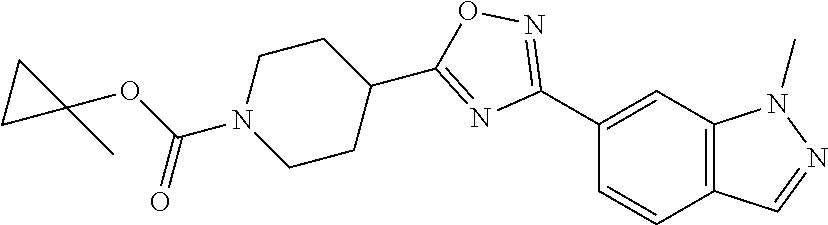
C1(C2=NOC(C3CCN(C(=O)OC4(C)CC4)CC3)=N2)=CC2=C(C=C1)C=NN2C
